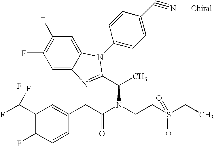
C1(C(F)(F)F)=C(F)C=CC(CC(N(CCS(CC)(=O)=O)C(C)C2=NC3=CC(F)=C(F)C=C3N2C2=CC=C(C#N)C=C2)=O)=C1
